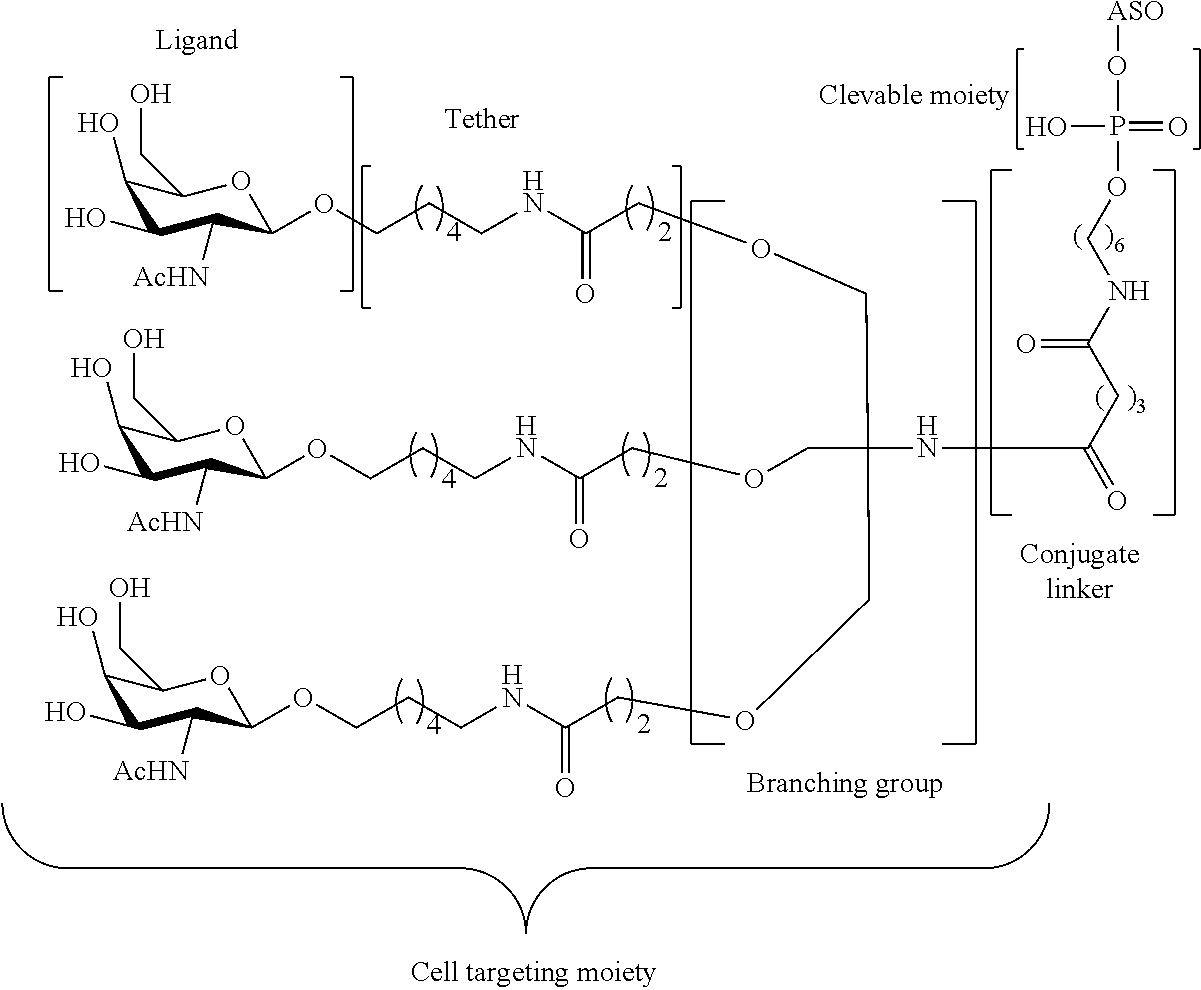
C1(O)C(O)C([AcHN])C(OCCCNC(COCC(COCC(NCCCOC2C([AcHN])C(O)C(O)C(CO)O2)=O)(COCC(NCCCOC2C([AcHN])C(O)C(O)C(CO)O2)=O)NC(=O)CC(NCOP(=O)(O)O[ASO])=O)=O)OC1CO
